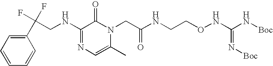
C1(C(F)(F)CNC2=NC=C(C)N(CC(NCCONC(N[Boc])=N[Boc])=O)C2=O)=CC=CC=C1
